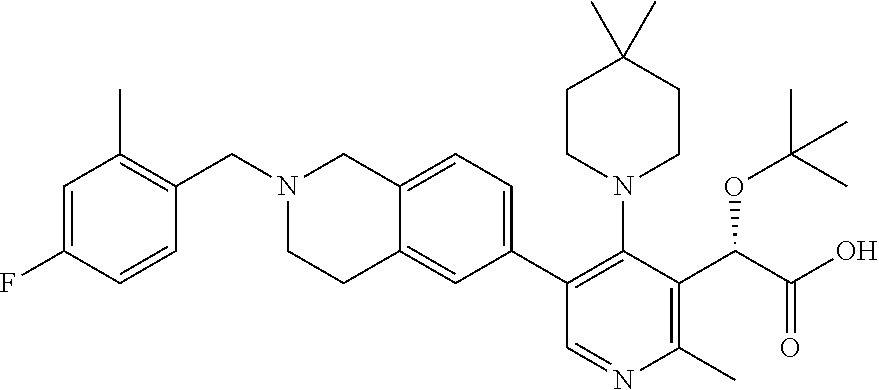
C12=CC=C(C3=C(N4CCC(C)(C)CC4)C(C(C(O)=O)OC(C)(C)C)=C(C)N=C3)C=C1CCN(CC1=C(C)C=C(F)C=C1)C2
